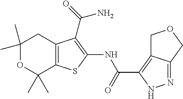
C1(C)(C)OC(C)(C)C2=C(C1)C(C(=O)N)=C(NC(C1=C3C(=NN1)COC3)=O)S2
